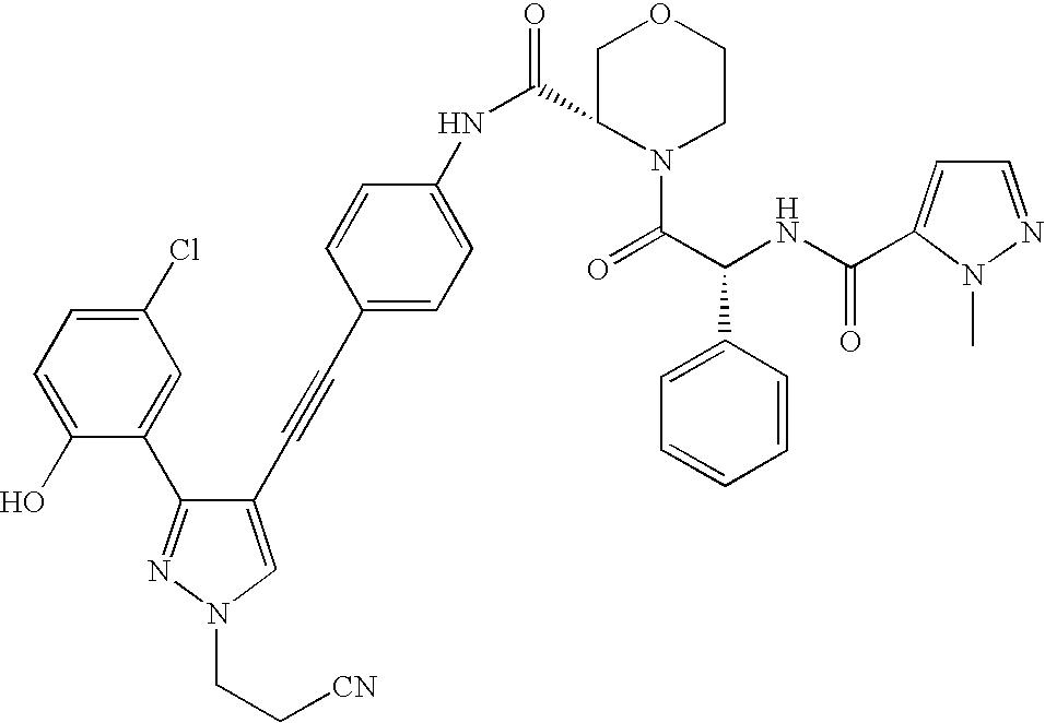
C1(O)=CC=C(Cl)C=C1C1=NN(CC[CN])C=C1C#CC1=CC=C(NC(C2N(C(=O)C(C3=CC=CC=C3)NC(=O)C3=CC=NN3C)CCOC2)=O)C=C1
